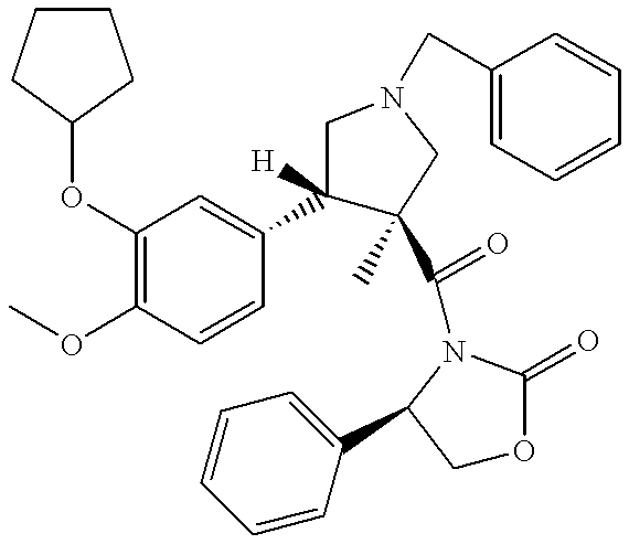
C1CCC(OC2=C(OC)C=CC(C3([H])C(C(=O)N4C(=O)OCC4C4=CC=CC=C4)(C)CN(CC4=CC=CC=C4)C3)=C2)C1
